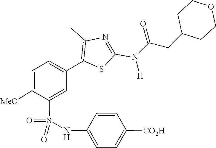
O=C(CC1CCOCC1)N(C1=NC(C)=C(C2=CC=C([MeO])C(S(=O)(NC3=CC=C([CO2H])C=C3)=O)=C2)S1)[H]
